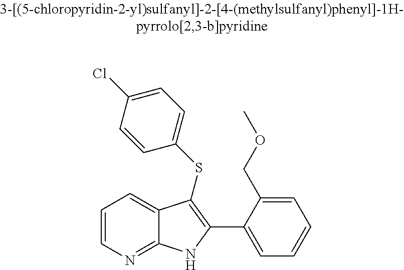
C1=CN=C2C(=C1)C(SC1=CC=C(Cl)C=C1)=C(C1=CC=CC=C1COC)N2
